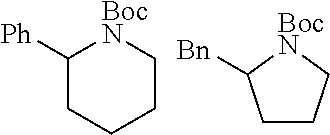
C1([Ph])CCCC[BocN]1.C1CC[BocN]C1[Bn]
